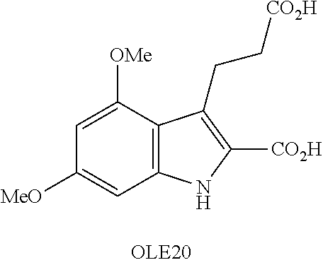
C1=C([OMe])C2=C(C=C1[MeO])NC([CO2H])=C2CC[CO2H]
